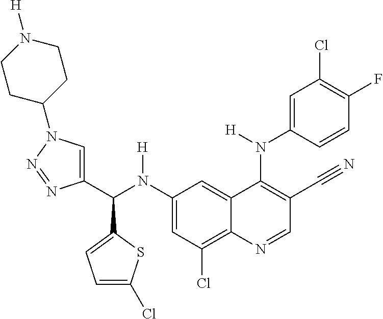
C1(N(C(C2=CN(C3CCN([H])CC3)N=N2)C2=CC=C(Cl)S2)[H])=CC(Cl)=C2C(=C1)C(N(C1=CC(Cl)=C(F)C=C1)[H])=C(C#N)C=N2
